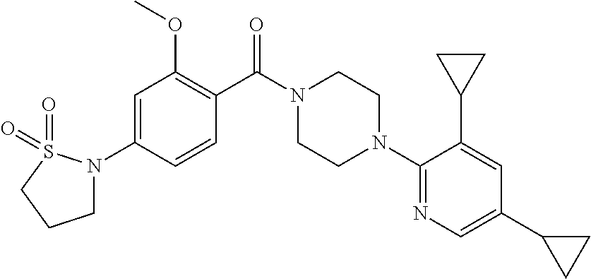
C1(N2CCN(C(C3=C(OC)C=C(N4CCCS4(=O)=O)C=C3)=O)CC2)=NC=C(C2CC2)C=C1C1CC1
